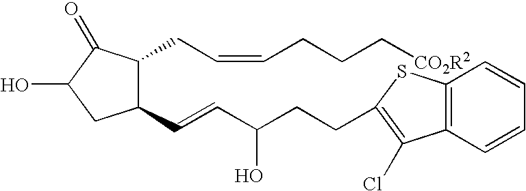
C1(C=CC(CCC2=C(Cl)C3=C(S2)C=CC=C3)O)C(CC=CCCC[CO2R2])C(=O)C(O)C1
